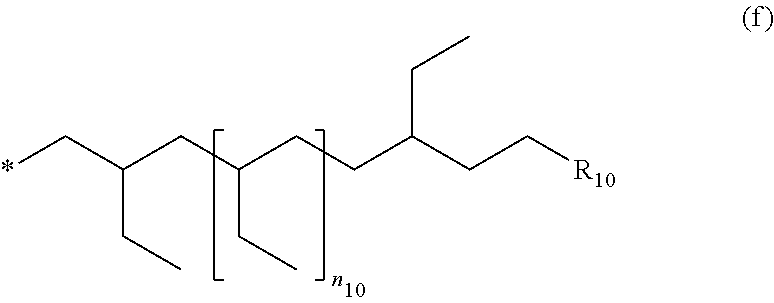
*CC(CC(CCC(CC[R10])CC)CC)CC
